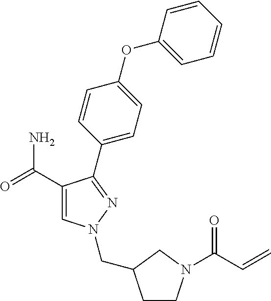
C1(C(=O)N)=CN(CC2CCN(C(C=C)=O)C2)N=C1C1=CC=C(OC2=CC=CC=C2)C=C1
